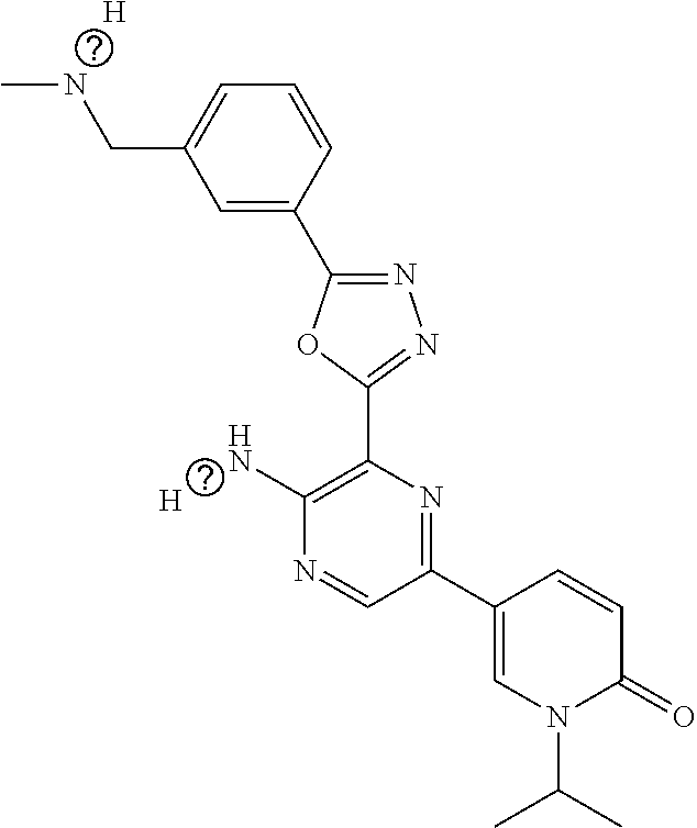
C1=C(C2=NN=C(C3=C(N)N=CC(C4=CN(C(C)C)C(=O)C=C4)=N3)O2)C=CC=C1CNC.[H].[H]
